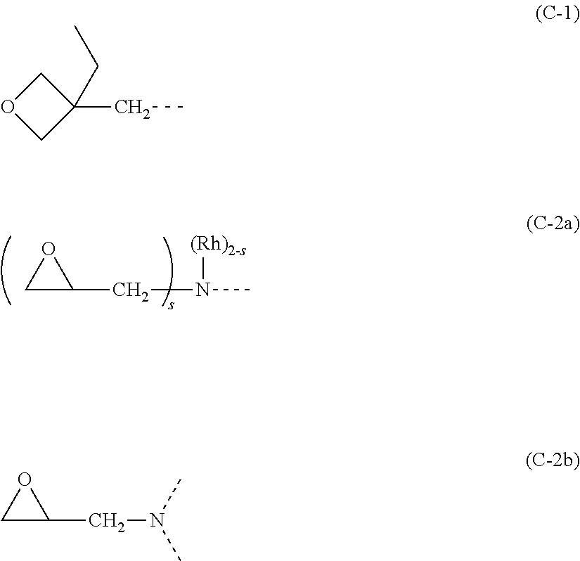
C1C(CN(C)[(Rh)2-s])O1.C1C(CC)(CC)CO1.C1C(CN(C)C)O1
